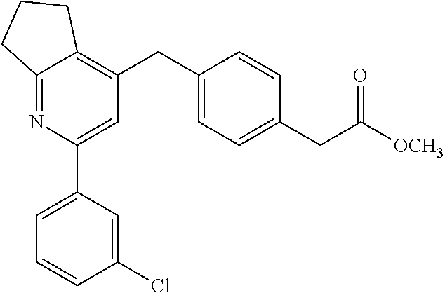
C12=NC(C3=CC=CC(Cl)=C3)=CC(CC3=CC=C(CC([OCH3])=O)C=C3)=C1CCC2
